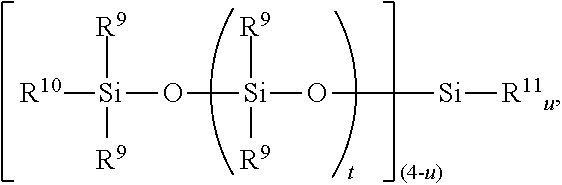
[R10][Si](O[Si]([R9])([R9])O[Si][R11u])([R9])[R9]
